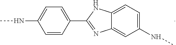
C1(NC)=CC=C(C2=NC3=CC(NC)=CC=C3N2)C=C1
